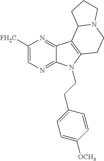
C1([FH2C])=CN=C2C(=N1)C1=C(N2CCC2=CC=C([OCH3])C=C2)CCN2C1CCC2
